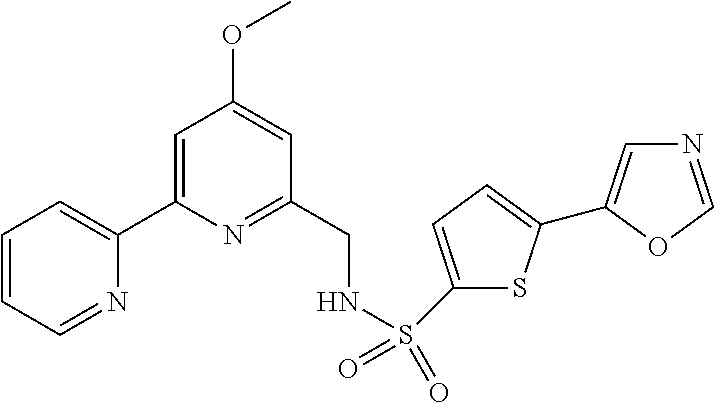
C1=CC=NC(C2=CC(OC)=CC(CNS(=O)(=O)C3=CC=C(C4=CN=CO4)S3)=N2)=C1
